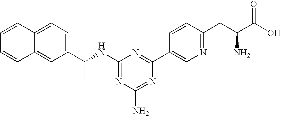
N1=C(NC(C2=CC=C3C(=C2)C=CC=C3)C)N=C(C2=CN=C(CC(C(O)=O)N)C=C2)N=C1N
